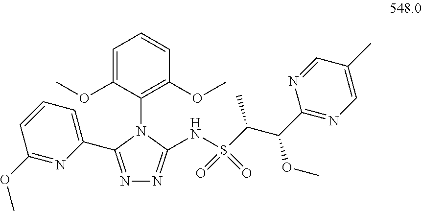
C1=C(OC)C(N2C(NS(C(C(C3=NC=C(C)C=N3)OC)C)(=O)=O)=NN=C2C2=CC=CC(OC)=N2)=C(OC)C=C1
